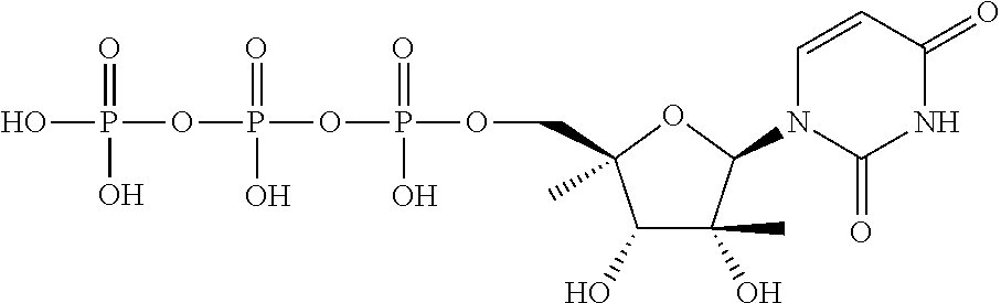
C1(O)C(O)(C)C(N2C=CC(=O)NC2=O)OC1(C)COP(OP(OP(O)(=O)O)(=O)O)(=O)O
